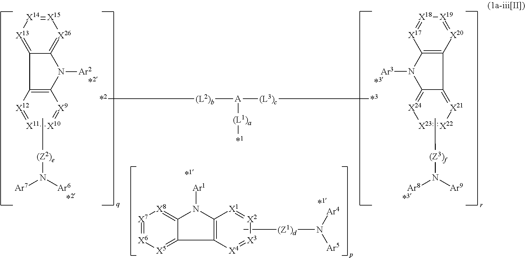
C[(Z2)e]N([Ar7])[Ar6].[X15]1=[X14][X13]=C2C(=[X26]1)N([Ar2])C1=C2[X12]=[X11][X10]=[X9]1.C[(Z3)f]N([Ar8])[Ar9].[X20]1=[X19][X18]=[X17]C2=C1C1=[X21][X22]=[X23][X24]=C1N2[Ar3].[X7]1=[X6][X5]=C2C(=[X8]1)N([Ar1])C1=C2[X4]=[X3][X2]=[X1]1.C[(Z1)d]N([Ar5])[Ar4].[*2][(L2)b][A]([(L3)c][*3])[(L1)a][*1]
